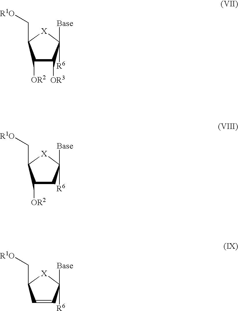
C1([Base])([R6])[X]C(C[R1O])C([OR2])C1[OR3].C1([Base])([R6])[X]C(C[R1O])C([OR2])C1.C1([Base])([R6])[X]C(C[R1O])C=C1
